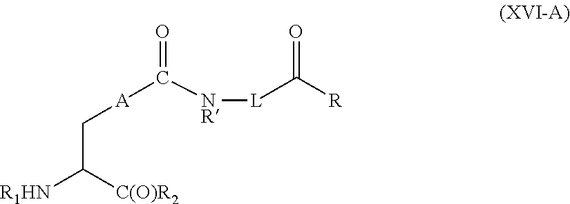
C(C([R1HN])[C(O)R2])[A]C(=O)[NR][L]C([R])=O
